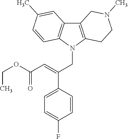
C12=C(N(CC(C3=CC=C(F)C=C3)=CC(OCC)=O)C3=C1C=C(C)C=C3)CCN(C)C2
